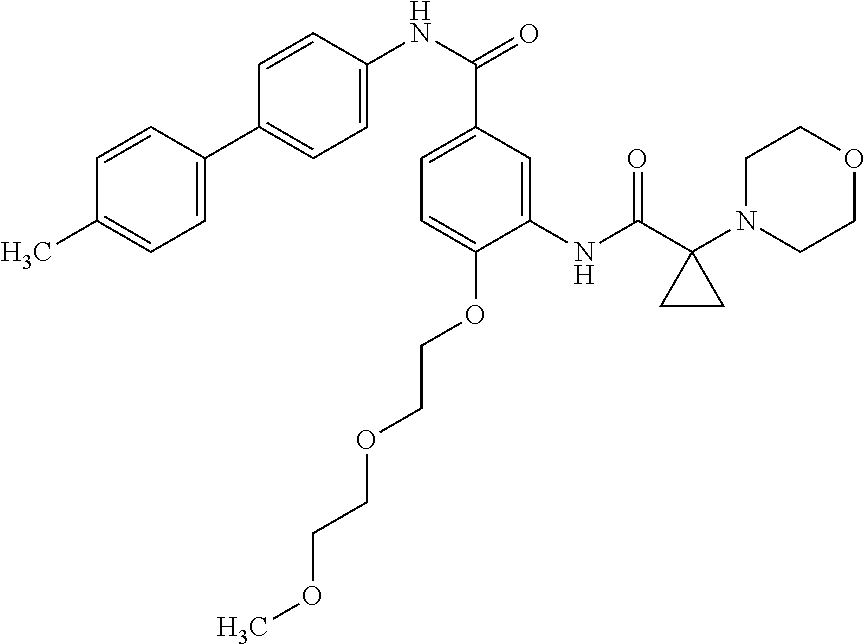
C1=C(C2=CC=C(NC(=O)C3=CC=C(OCCOCCOC)C(NC(C4(N5CCOCC5)CC4)=O)=C3)C=C2)C=CC(C)=C1
